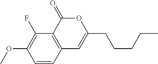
C1=CC2=C(C(F)=C1OC)C(=O)OC(CCCCC)=C2
